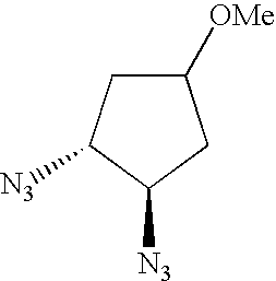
C1C([OMe])CC([N3])C1[N3]
